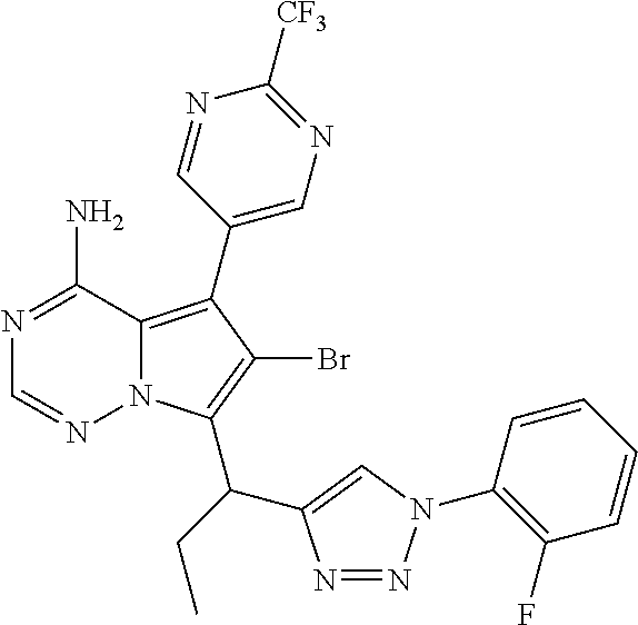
C1(C2=C3N(C(C(C4=CN(C5=C(F)C=CC=C5)N=N4)CC)=C2Br)N=CN=C3N)=CN=C([CF3])N=C1
